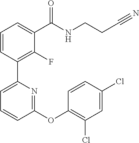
C1=CC(C2=CC=CC(OC3=C(Cl)C=C(Cl)C=C3)=N2)=C(F)C(C(NCCC#N)=O)=C1
